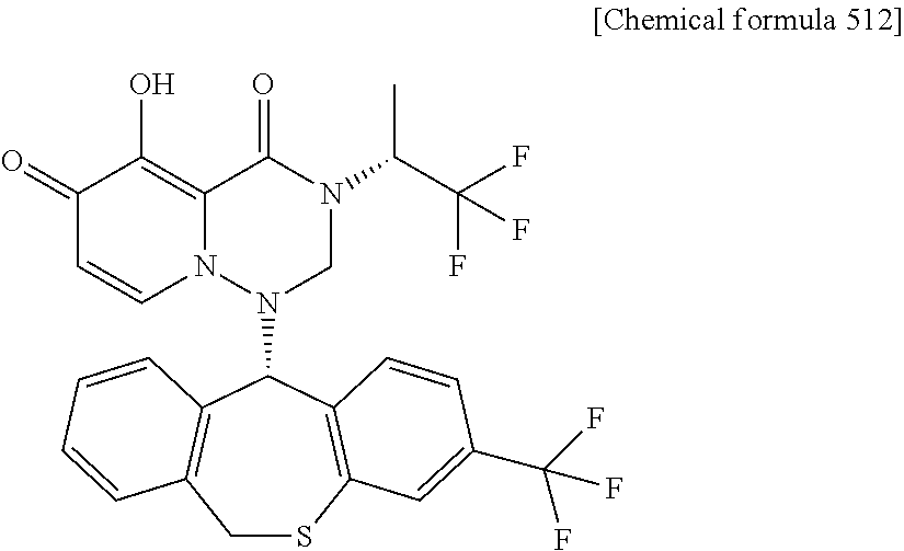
C1(=O)C=CN2C(=C1O)C(=O)N(C(C(F)(F)F)C)CN2C1C2=C(CSC3=C1C=CC(C(F)(F)F)=C3)C=CC=C2
